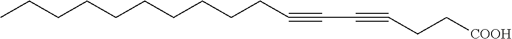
C(CCCCCCCC#CC#CCC[COOH])CC
